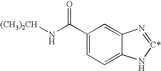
C1(C(N[(CH3)2CH])=O)=CC=C2C(=C1)N=[C*]N2
